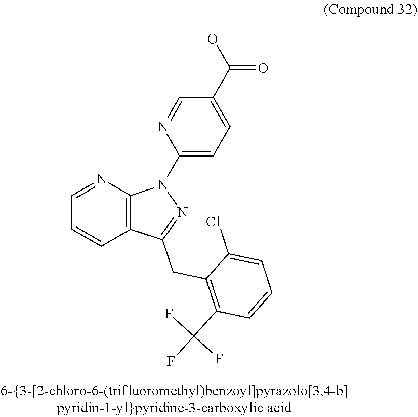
C12=C(N=CC=C1)N(C1=CC=C(C(O)=O)C=N1)N=C2CC1=C(C(F)(F)F)C=CC=C1Cl
